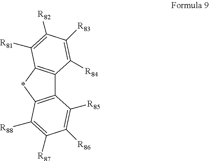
C12=C(*C3=C1C([R85])=C([R86])C([R87])=C3[R88])C([R81])=C([R82])C([R83])=C2[R84]
